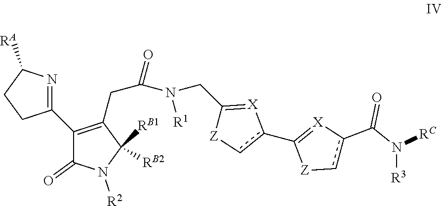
C(C(N(CC1=[X]c(C2=[X]c(C(N([R3])[RC])=O)c[Z]2)c[Z]1)[R1])=O)C1=C(C2=NC([RA])CC2)C(=O)N([R2])C1([RB1])[RB2]
